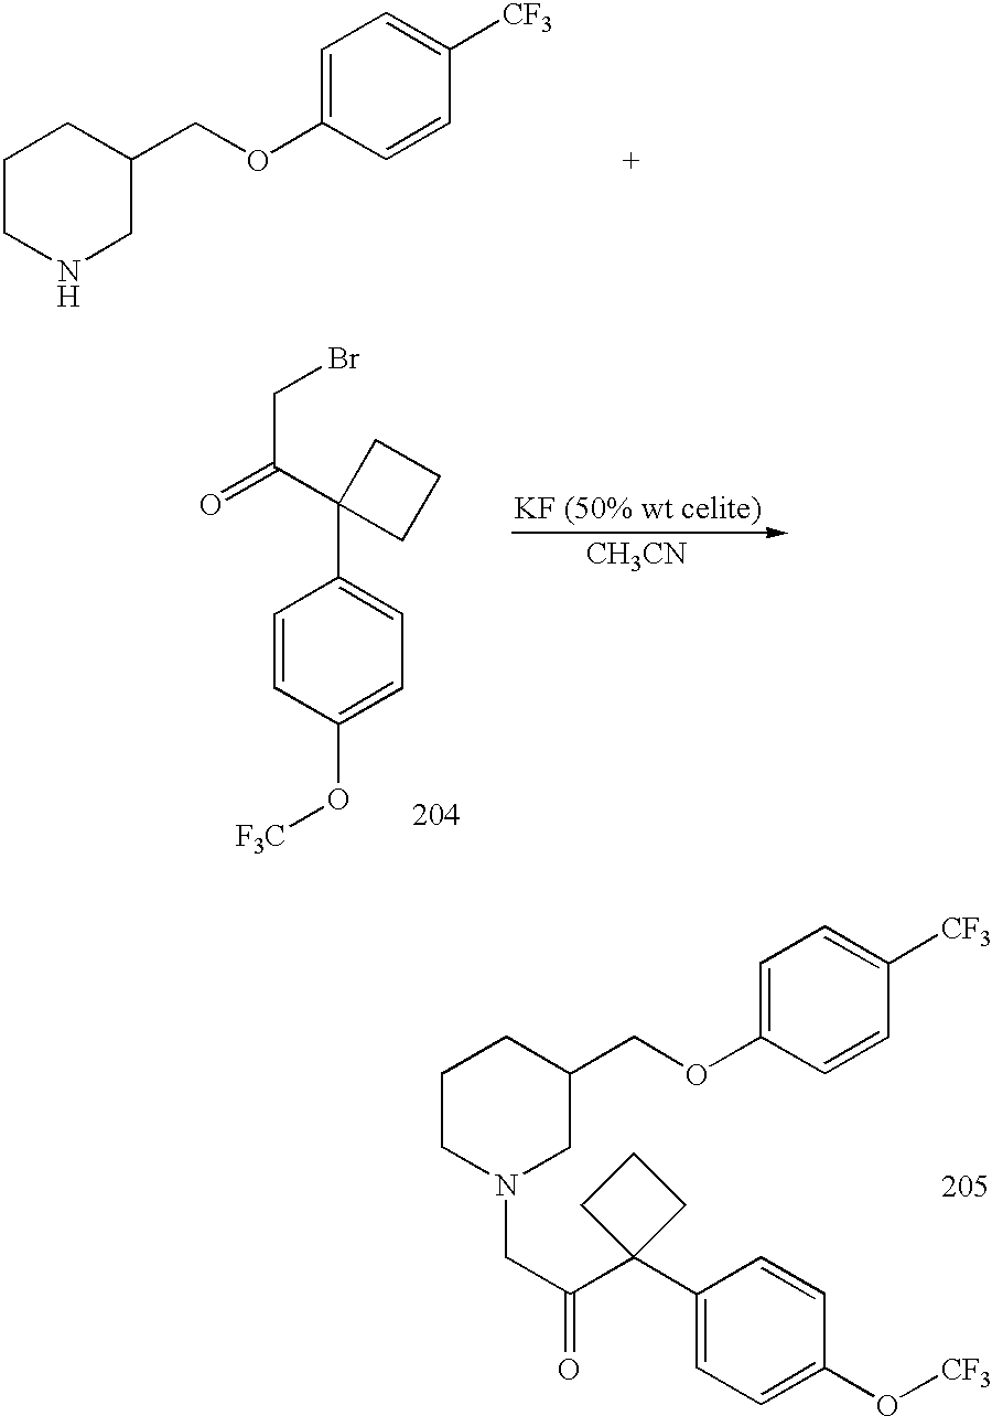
C1CNCC(COC2=CC=C([CF3])C=C2)C1.[CH3CN].C1=CC(O[F3C])=CC=C1C1(C(=O)CBr)CCC1.C1CN(CC(C2(C3=CC=C(O[CF3])C=C3)CCC2)=O)CC(COC2=CC=C([CF3])C=C2)C1
